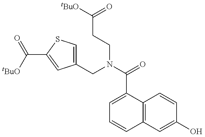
C1(CN(C(=O)C2=CC=CC3=C2C=CC(O)=C3)CCC([tBuO])=O)=CSC(C([tBuO])=O)=C1
